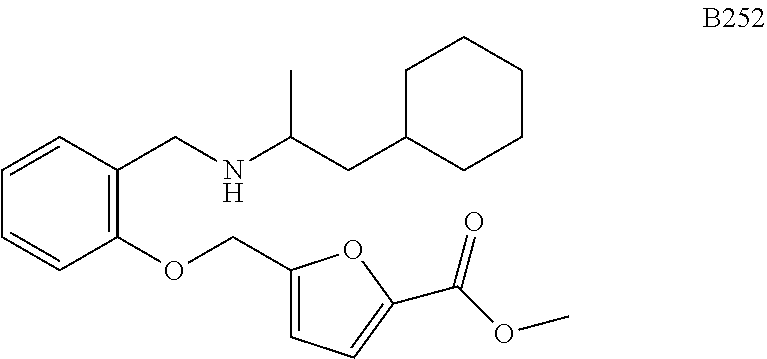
C1(CNC(CC2CCCCC2)C)=C(OCC2=CC=C(C(OC)=O)O2)C=CC=C1
